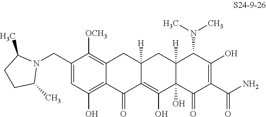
C1(CN2C(C)CCC2C)=CC(O)=C2C(=C1[OCH3])CC1([H])C(=C(O)C3(O)C([H])(C1)C(N(C)C)C(O)=C(C(N)=O)C3=O)C2=O
